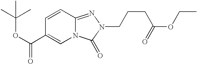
C1=CC2=NN(CCCC(OCC)=O)C(=O)N2C=C1C(OC(C)(C)C)=O
